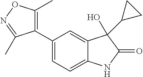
C1=C(C2=C(C)ON=C2C)C=C2C(=C1)NC(=O)C2(O)C1CC1
